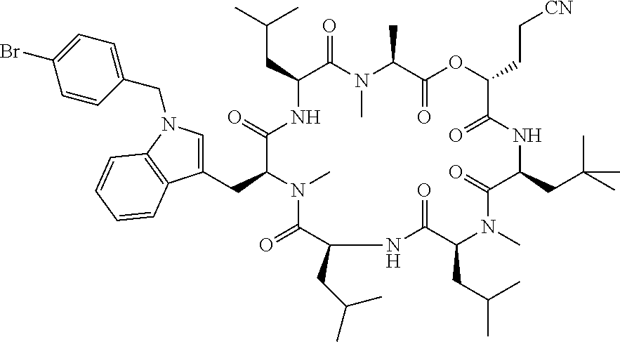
C(C1C(=O)N(C)C(C)C(=O)OC(CC[CN])C(=O)NC(CC(C)(C)C)C(=O)N(C)C(CC(C)C)C(=O)NC(CC(C)C)C(=O)N(C)C(CC2=CN(CC3=CC=C(Br)C=C3)C3=C2C=CC=C3)C(=O)N1)C(C)C
